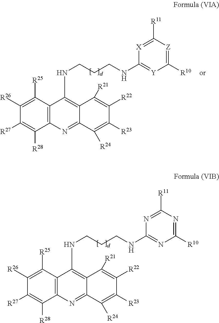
C1([R25])=C([R26])C([R27])=C([R28])C2=C1C(NCCCNC1=NC([R10])=NC([R11])=N1)=C1C(=N2)C([R24])=C([R23])C([R22])=C1[R21].C1([R25])=C([R26])C([R27])=C([R28])C2=C1C(NCCCNC1=[Y]C([R10])=[Z]C([R11])=[X]1)=C1C(=N2)C([R24])=C([R23])C([R22])=C1[R21]
